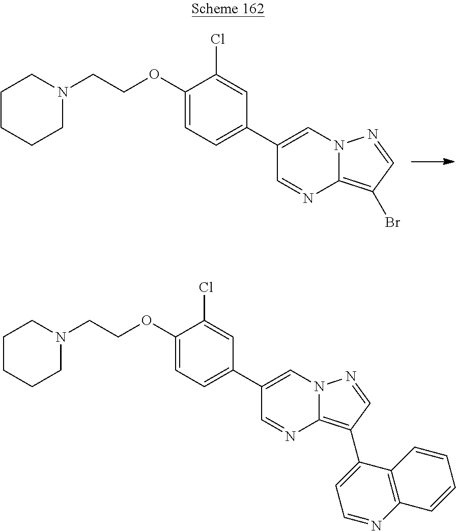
C1(C2=CC=C(OCCN3CCCCC3)C(Cl)=C2)=CN2C(=C(Br)C=N2)N=C1.C1(C2=CC=C(OCCN3CCCCC3)C(Cl)=C2)=CN2C(=C(C3=CC=NC4=C3C=CC=C4)C=N2)N=C1
